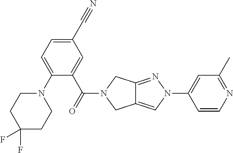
C1(C(=O)N2CC3=NN(C4=CC(C)=NC=C4)C=C3C2)=CC(C#N)=CC=C1N1CCC(F)(F)CC1
